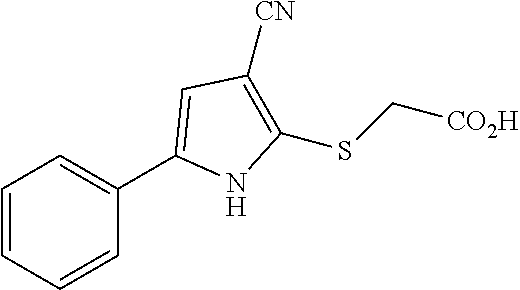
C1=CC=CC(C2=CC([CN])=C(SC[CO2H])N2)=C1
